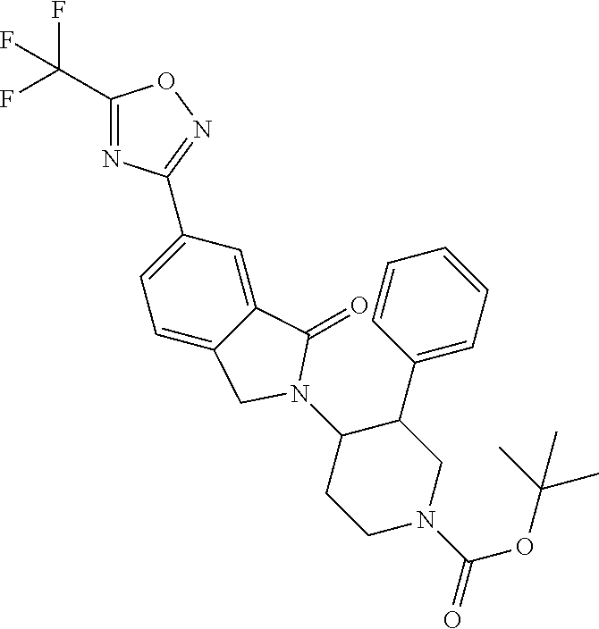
C1(C(F)(F)F)=NC(C2=CC=C3C(=C2)C(=O)N(C2CCN(C(OC(C)(C)C)=O)CC2C2=CC=CC=C2)C3)=NO1
